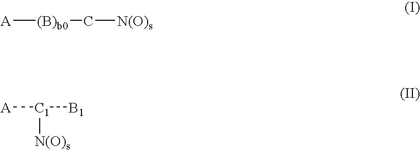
[A][(B)b0]C[N(O)s].[A][C1]([B1])[N(O)s]
